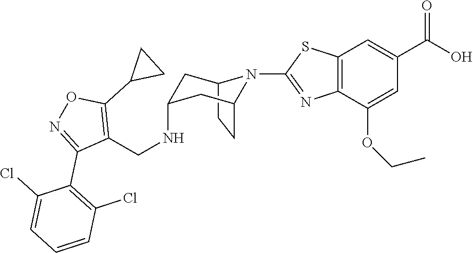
C12CCC(CC(NCC3=C(C4CC4)ON=C3C3=C(Cl)C=CC=C3Cl)C1)N2C1=NC2=C(C=C(C(O)=O)C=C2OCC)S1
